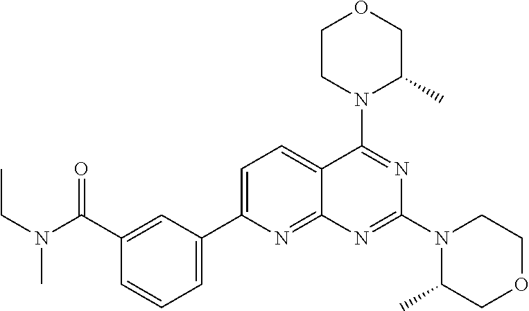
C1(C(=O)N(CC)C)=CC(C2=CC=C3C(=N2)N=C(N2C(C)COCC2)N=C3N2C(C)COCC2)=CC=C1
